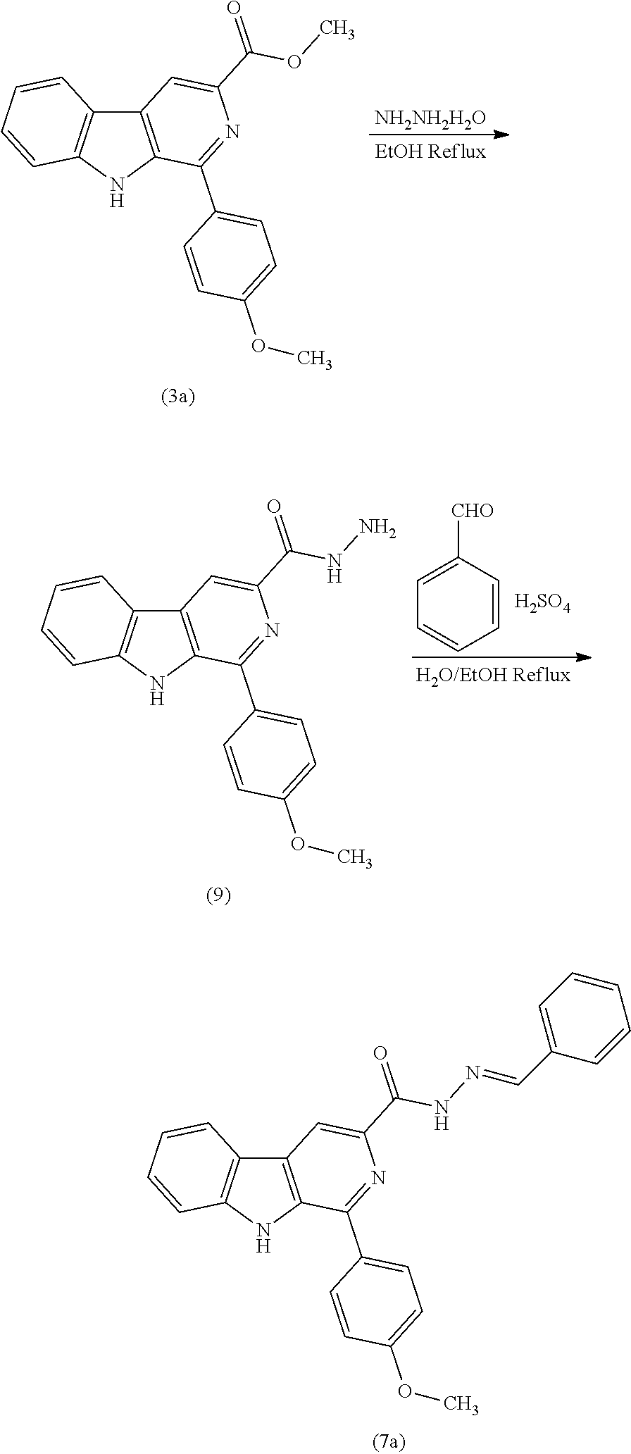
C12=C(NC3=C1C=CC=C3)C(C1=CC=C(OC)C=C1)=NC(C(NN=CC1=CC=CC=C1)=O)=C2.C12=C(NC3=C1C=CC=C3)C(C1=CC=C(OC)C=C1)=NC(C(OC)=O)=C2.[NH2NH2H2O].C1=C([CHO])C=CC=C1.[H2SO4].C12=C(NC3=C1C=CC=C3)C(C1=CC=C(OC)C=C1)=NC(C(NN)=O)=C2
